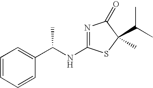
N1=C(NC(C2=CC=CC=C2)C)SC(C)(C(C)C)C1=O
